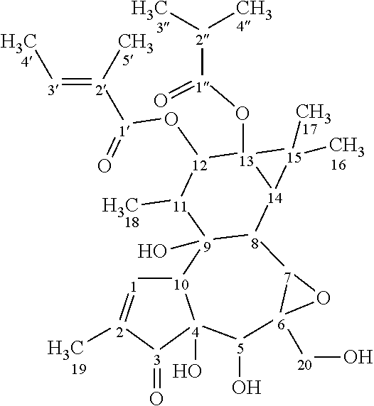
[10]12[1]=[2](C)[3](=O)[4]1(O)[5](O)[6]1([20]O)[7]([8]3[9]2(O)[11](C)[12](O[1](=O)[2](=[3]C)C)[13]2(O[1]([2](C)C)=O)[14]3[15]2(C)C)O1
